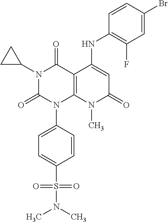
C1(NC2=CC(=O)N(C)C3=C2C(=O)N(C2CC2)C(=O)N3C2=CC=C(S(N(C)C)(=O)=O)C=C2)=C(F)C=C(Br)C=C1
